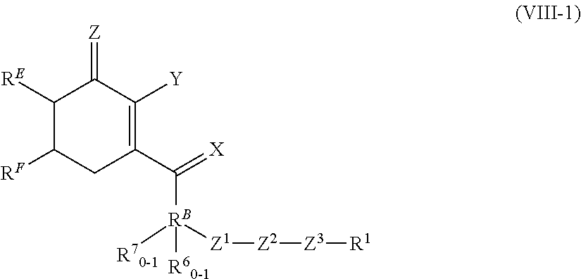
C(C1=C([Y])C(=[Z])C([RE])C([RF])C1)(=[X])[RB]([R60-1])([R70-1])[Z1][Z2][Z3][R1]
